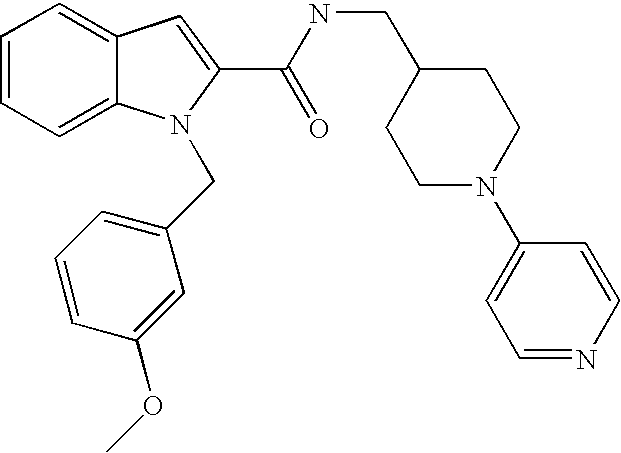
C1=C2C(=CC=C1)N(CC1=CC=CC(OC)=C1)C(C(=O)NCC1CCN(C3=CC=NC=C3)CC1)=C2
